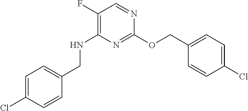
C1(F)=C(NCC2=CC=C(Cl)C=C2)N=C(OCC2=CC=C(Cl)C=C2)N=C1
